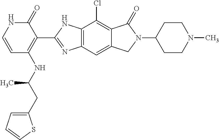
C12=C(C=C3C(=C1Cl)C(=O)N(C1CCN(C)CC1)C3)N=C(C1=C(NC(CC3=CC=CS3)C)C=CNC1=O)N2
